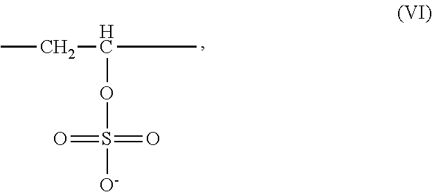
CCC(C)OS([O-])(=O)=O
